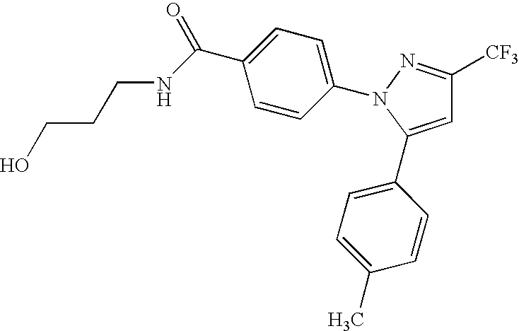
C1=C(C2=CC=C(C)C=C2)N(C2=CC=C(C(NCCCO)=O)C=C2)N=C1[CF3]
